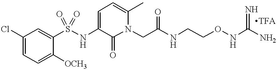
C1=C([OCH3])C(S(NC2=CC=C(C)N(CC(=O)NCCONC(N)=N)C2=O)(=O)=O)=CC(Cl)=C1
